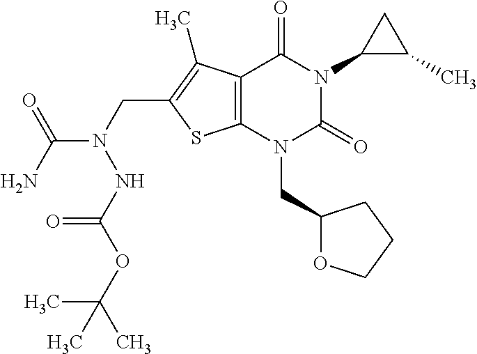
C12=C(N(CC3OCCC3)C(=O)N(C3C(C)C3)C1=O)SC(CN(C(N)=O)NC(OC(C)(C)C)=O)=C2C
